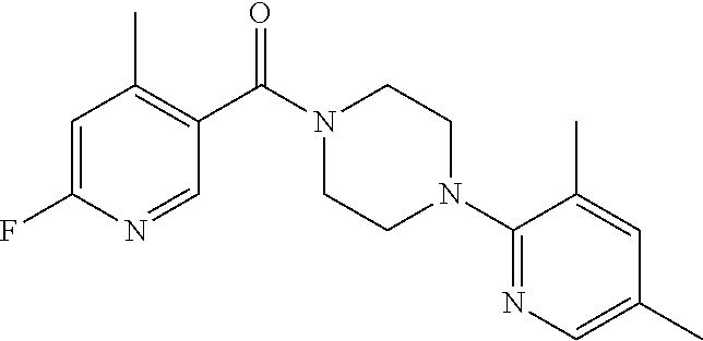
C1=C(F)N=CC(C(N2CCN(C3=NC=C(C)C=C3C)CC2)=O)=C1C
